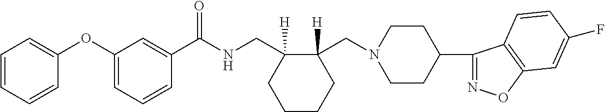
C1=CC=CC(OC2=CC=CC(C(NCC3([H])C(CN4CCC(C5=NOC6=C5C=CC(F)=C6)CC4)([H])CCCC3)=O)=C2)=C1
